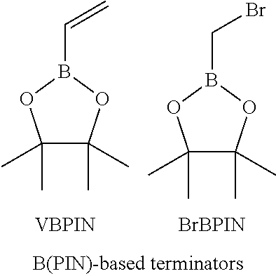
C1(C)(C)C(C)(C)OB(C=C)O1.[VBPIN].C1(C)(C)C(C)(C)OB(CBr)O1.[BrBPIN]
